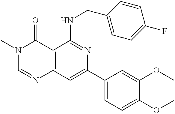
C12=C(C=C(C3=CC=C(OC)C(OC)=C3)N=C1NCC1=CC=C(F)C=C1)N=CN(C)C2=O
